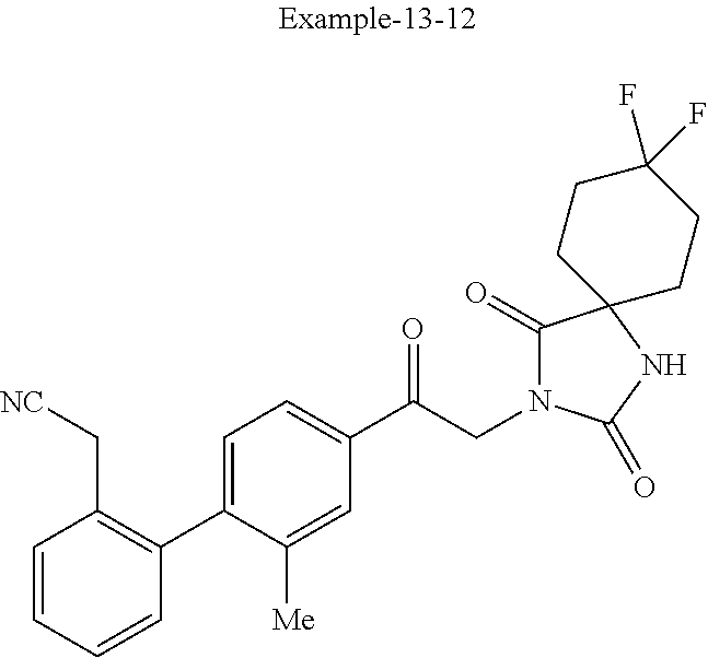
C1=CC=CC(C2=CC=C(C(CN3C(=O)C4(NC3=O)CCC(F)(F)CC4)=O)C=C2[Me])=C1C[NC]
